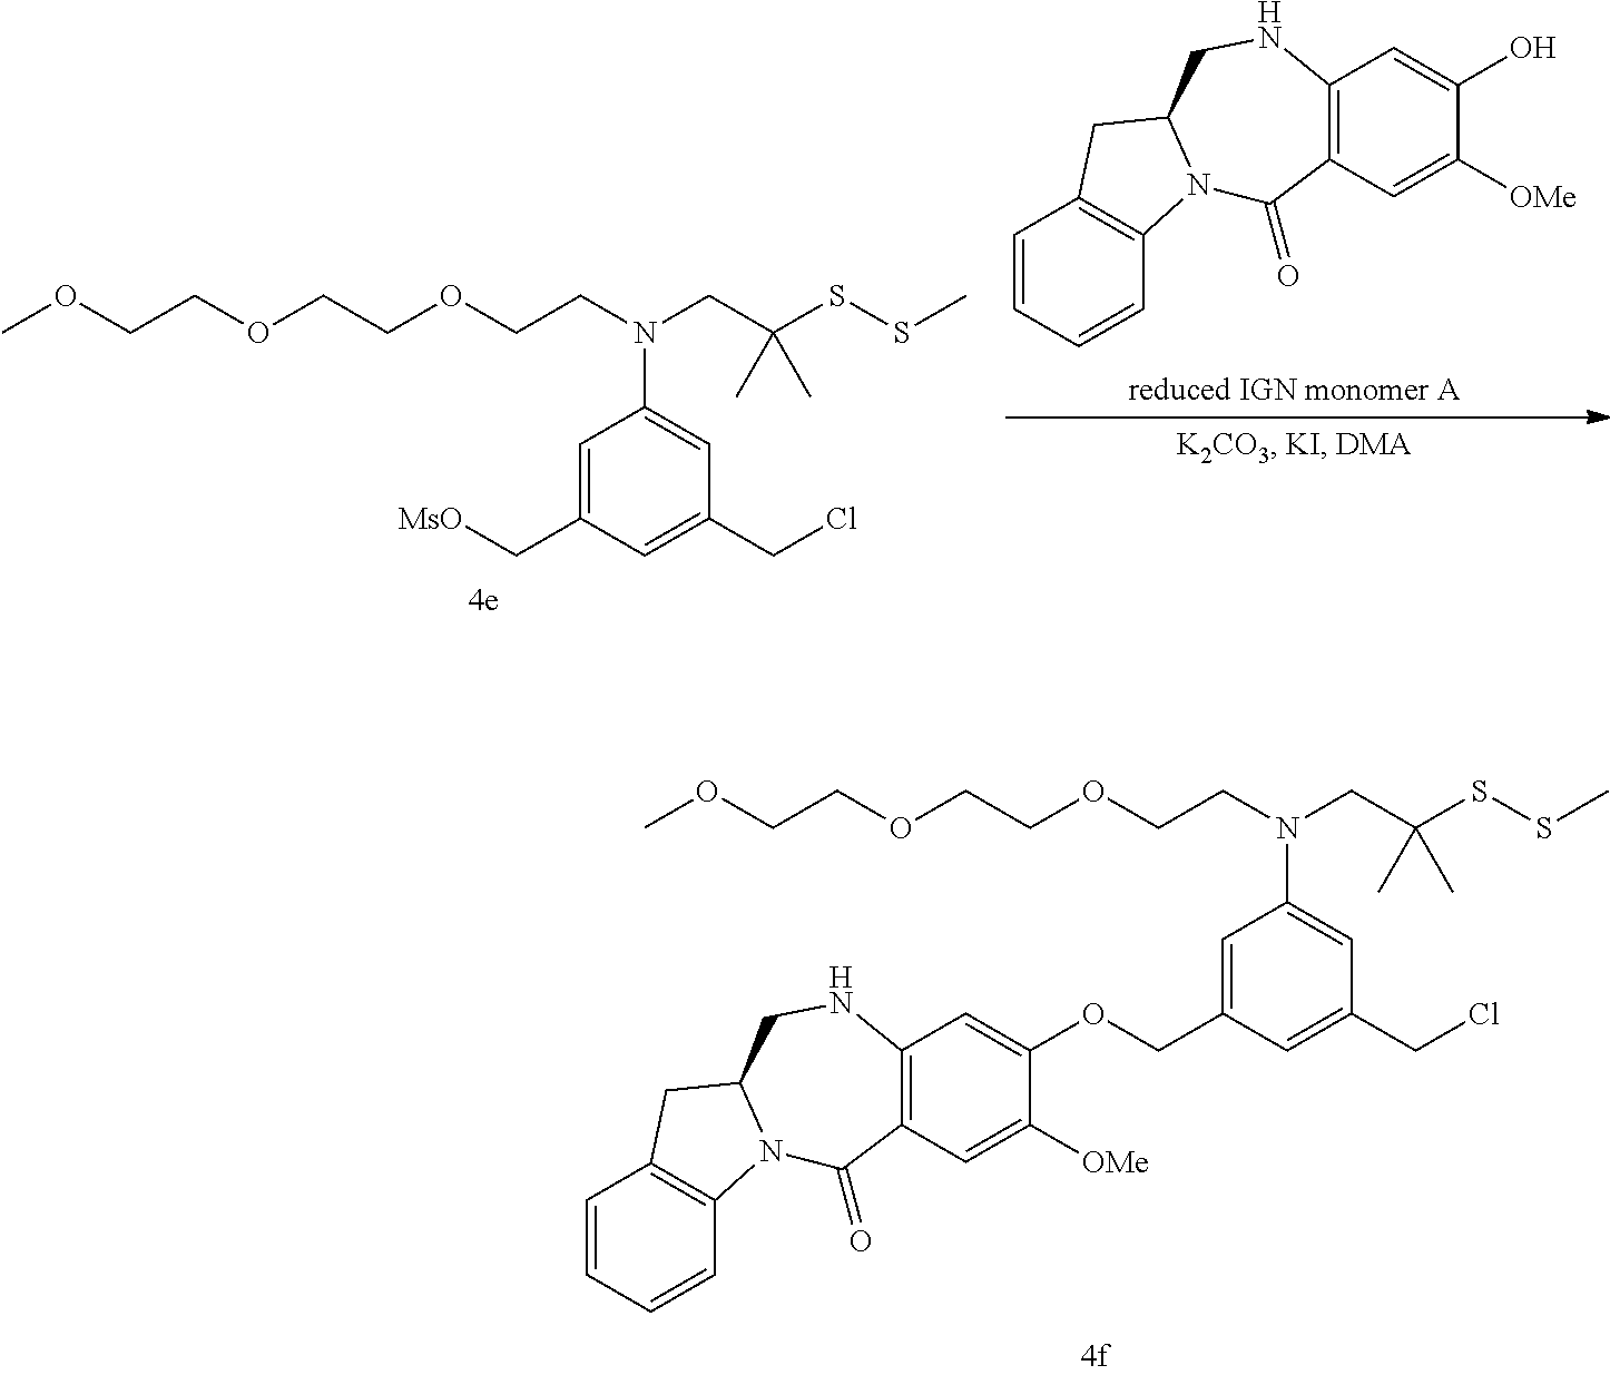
C1=CC=CC2=C1CC1N2C(=O)C2=C(NC1)C=C(OCC1=CC(N(CCOCCOCCOC)CC(SSC)(C)C)=CC(CCl)=C1)C([OMe])=C2.COCCOCCOCCN(CC(SSC)(C)C)C1=CC(CCl)=CC(C[MsO])=C1.C1=CC=CC2=C1CC1N2C(=O)C2=C(NC1)C=C(O)C([OMe])=C2
